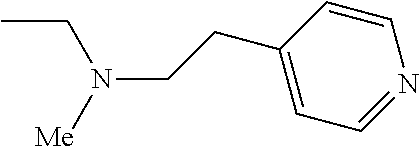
CCN(CCC1=CC=NC=C1)[Me]
